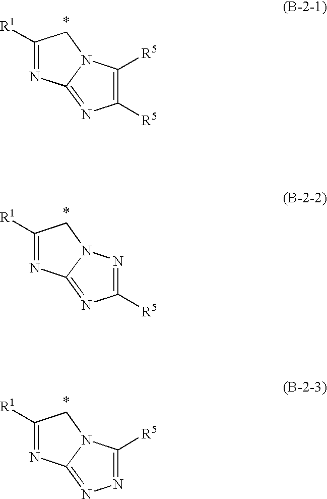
C1([R5])=C([R5])N2C(=N1)N=C([R1])C2.C1([R5])=NN2C(=N1)N=C([R1])C2.N1=C([R5])N2C(=N1)N=C([R1])C2
